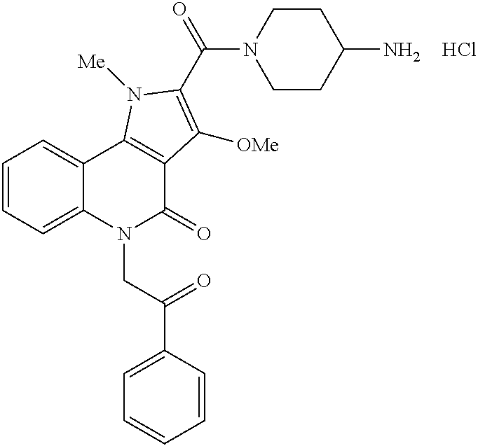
C12=CC=CC=C1C1=C(C(=O)N2CC(C2=CC=CC=C2)=O)C([OMe])=C(C(=O)N2CCC(N)CC2)N1[Me].Cl
